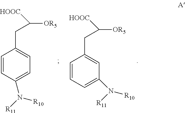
C1=CC(N([R11])[R10])=CC=C1CC([OR5])[HOOC].C1=CC=C(N([R10])[R11])C=C1CC([OR5])[HOOC]
